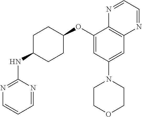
C1=NC(NC2CCC(OC3=CC(N4CCOCC4)=CC4=C3N=CC=N4)CC2)=NC=C1
